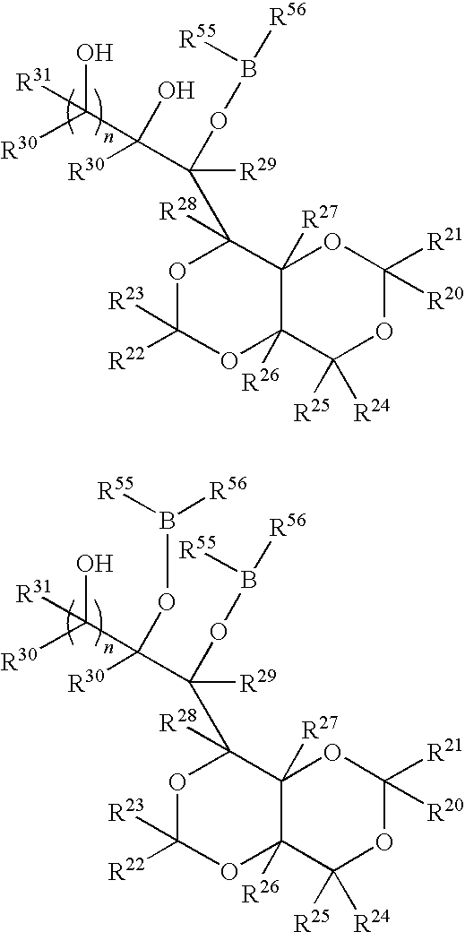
O1C([R23])([R22])OC2([R26])C([R27])(C1([R28])C([R29])(OB([R56])[R55])C([R30])(O)C([R30])(O)[R31])OC([R20])([R21])OC2([R25])[R24].O1C([R23])([R22])OC2([R26])C([R27])(C1([R28])C([R29])(OB([R56])[R55])C([R30])(OB([R56])[R55])C([R30])(O)[R31])OC([R20])([R21])OC2([R25])[R24]
